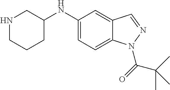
C1(NC2CNCCC2)=CC=C2C(=C1)C=NN2C(=O)C(C)(C)C
